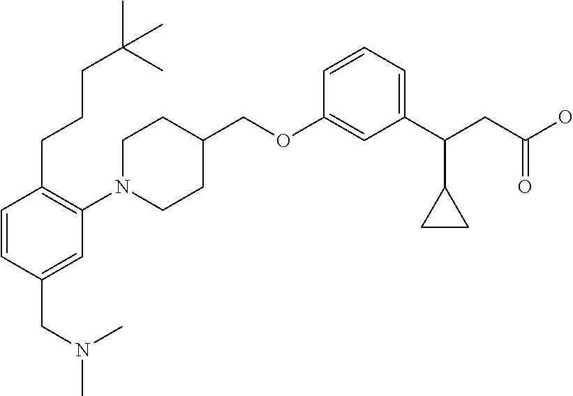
C1(OCC2CCN(C3=C(CCCC(C)(C)C)C=CC(CN(C)C)=C3)CC2)=CC(C(CC(O)=O)C2CC2)=CC=C1
